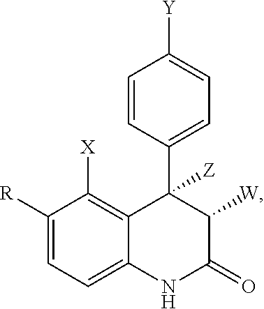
C1([R])=CC=C2C(=C1[X])C(C1=CC=C([Y])C=C1)([Z])C([W])C(=O)N2
